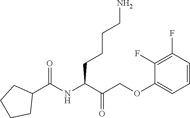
C1(F)=C(F)C=CC=C1OCC(C(NC(C1CCCC1)=O)CCCCN)=O
